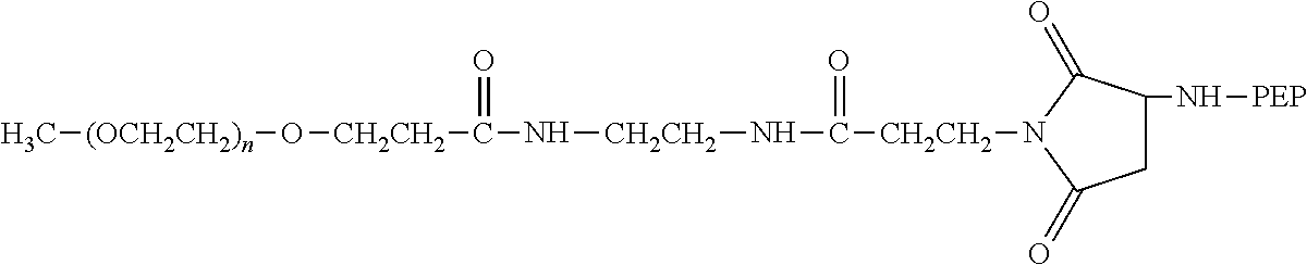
C[(OCH2CH2)n]O[CH2CH2]C(N[CH2CH2]NC([CH2CH2]N1C(=O)C(N[PEP])CC1=O)=O)=O
